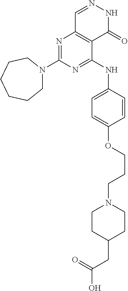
N1=C(N2CCCCCC2)N=C(NC2=CC=C(OCCCN3CCC(CC(=O)O)CC3)C=C2)C2=C1C=NNC2=O
